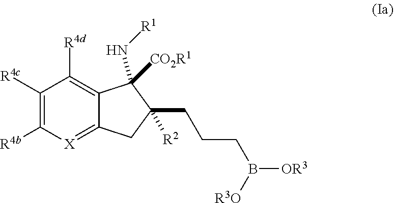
C1([R4c])=C([R4b])[X]=C2C(=C1[R4d])C([CO2R1])(N[R1])C(CCCB([OR3])[R3O])([R2])C2
